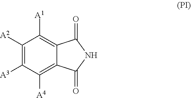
C1([A2])=C([A3])C([A4])=C2C(=C1[A1])C(=O)NC2=O
